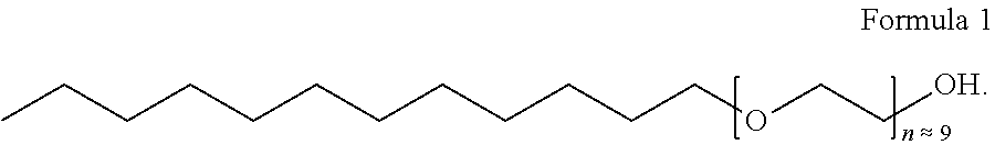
CCCCCCCCCCCCOCC[OH]
